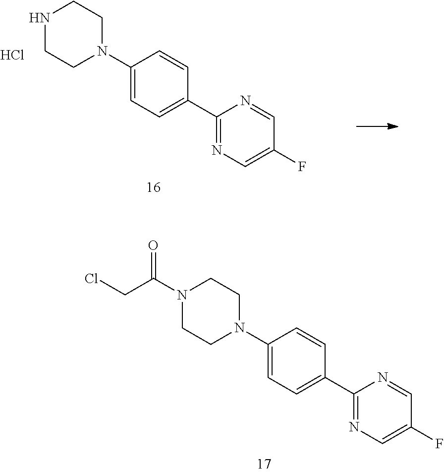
C1(N2CCN(C(CCl)=O)CC2)=CC=C(C2=NC=C(F)C=N2)C=C1.C1(N2CCNCC2)=CC=C(C2=NC=C(F)C=N2)C=C1.Cl
